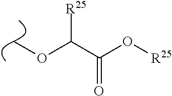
COC(C(O[R25])=O)[R25]
